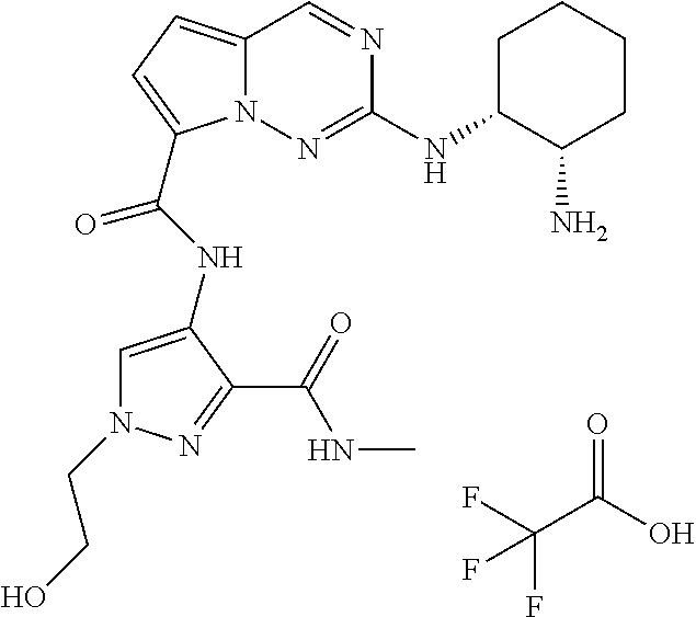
N1(CCO)C=C(NC(=O)C2=CC=C3N2N=C(NC2C(N)CCCC2)N=C3)C(C(NC)=O)=N1.O=C(O)C(F)(F)F
